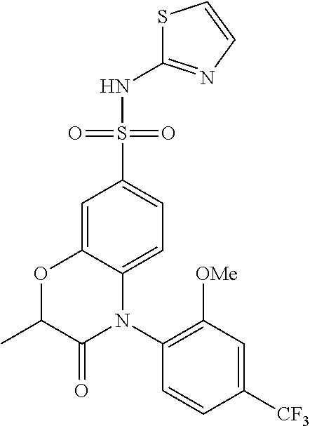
C1=C2C(=CC=C1S(=O)(=O)NC1=NC=CS1)N(C1=C([OMe])C=C([CF3])C=C1)C(=O)C(C)O2
